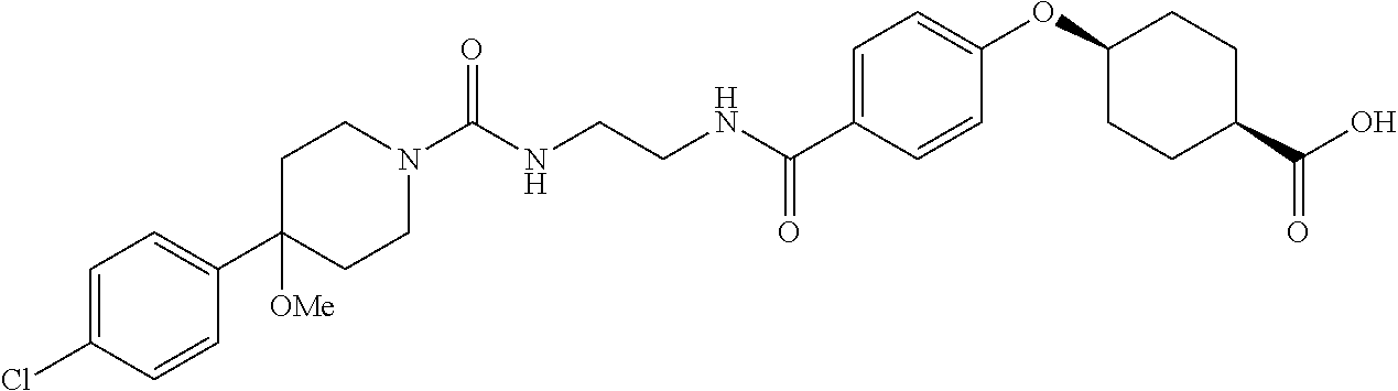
C(NCCNC(C1=CC=C(OC2CCC(C(O)=O)CC2)C=C1)=O)(=O)N1CCC(C2=CC=C(Cl)C=C2)([OMe])CC1
